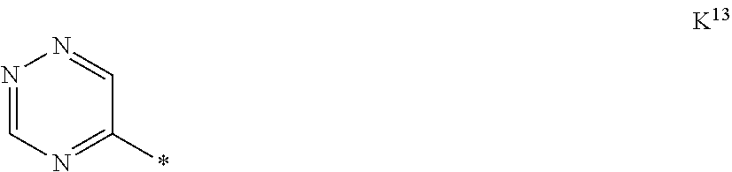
N1=CN=C(*)C=N1
